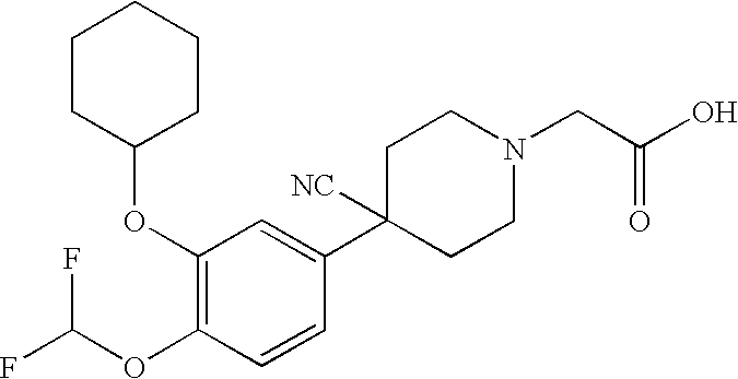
C1(OC2CCCCC2)=C(OC(F)F)C=CC(C2([NC])CCN(CC(O)=O)CC2)=C1
